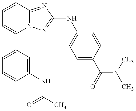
C1=C(C2=CC=CC3=NC(NC4=CC=C(C(=O)N(C)C)C=C4)=NN23)C=C(NC(C)=O)C=C1
